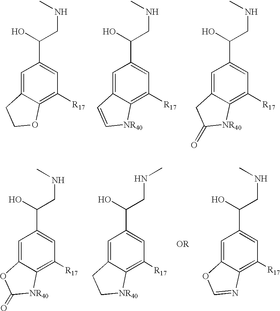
C1=C2C(=C([R17])C=C1C(O)CNC)OCC2.C1=C2C(=C([R17])C=C1C(O)CNC)[NR40]C=C2.C1=C2C(=C([R17])C=C1C(O)CNC)[NR40]C(=O)C2.C1=C2C(=C([R17])C=C1C(O)CNC)[NR40]C(=O)O2.C1=C2C(=C([R17])C=C1C(O)CNC)[NR40]CC2.C1=C2C(=C([R17])C=C1C(O)CNC)N=CO2
